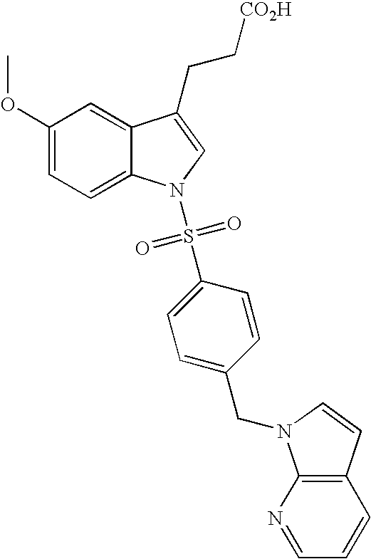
C12=CC(OC)=CC=C1N(S(C1=CC=C(CN3C4=C(C=C3)C=CC=N4)C=C1)(=O)=O)C=C2CC[CO2H]
